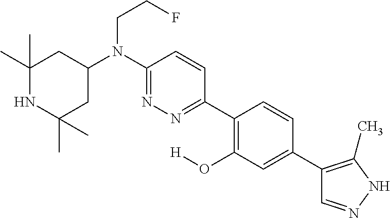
C1(C)(C)NC(C)(C)CC(N(C2=NN=C(C3=C(O[H])C=C(C4=C(C)NN=C4)C=C3)C=C2)CCF)C1
